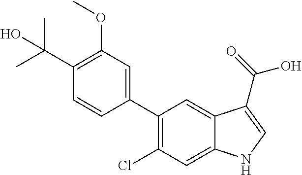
C1(C2=CC(OC)=C(C(C)(C)O)C=C2)=C(Cl)C=C2C(=C1)C(C(=O)O)=CN2
